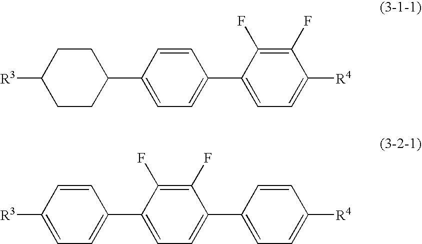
C1CC(C2=CC=C(C3=CC=C([R4])C(F)=C3F)C=C2)CCC1[R3].C1=C([R3])C=CC(C2=CC=C(C3=CC=C([R4])C=C3)C(F)=C2F)=C1
